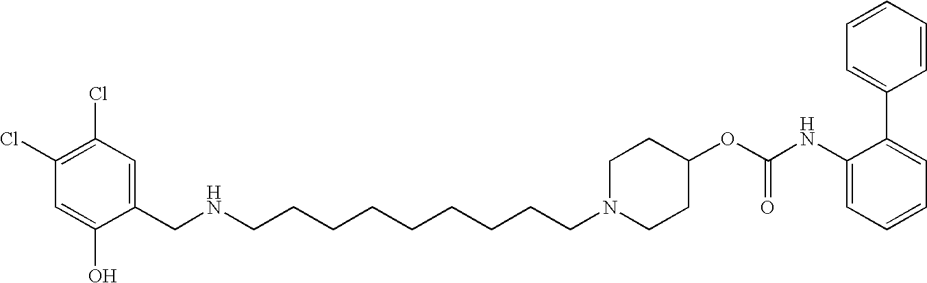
C1(CNCCCCCCCCCN2CCC(OC(NC3=CC=CC=C3C3=CC=CC=C3)=O)CC2)=CC(Cl)=C(Cl)C=C1O
